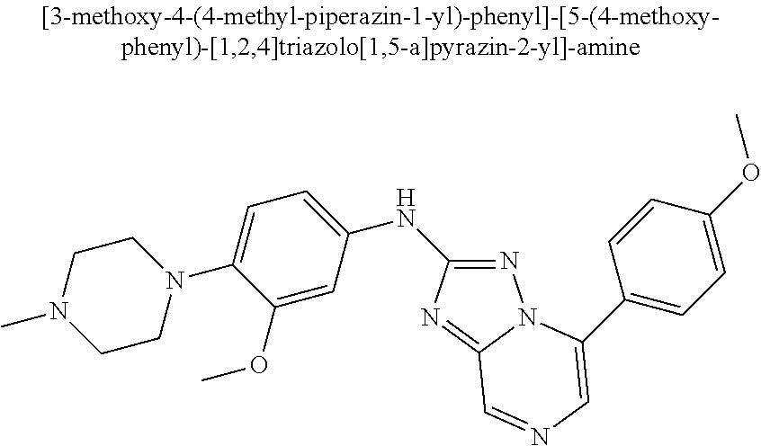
N1(C2=CC=C(NC3=NN4C(=N3)C=NC=C4C3=CC=C(OC)C=C3)C=C2OC)CCN(C)CC1
